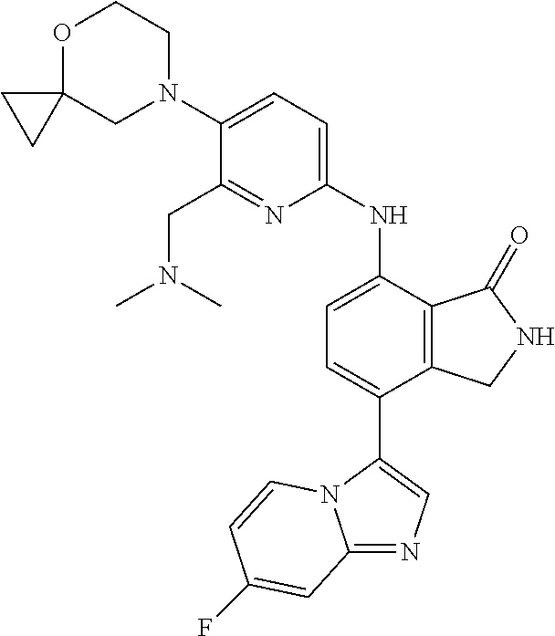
C1(N2CCOC3(C2)CC3)=CC=C(NC2=CC=C(C3=CN=C4N3C=CC(F)=C4)C3=C2C(=O)NC3)N=C1CN(C)C
